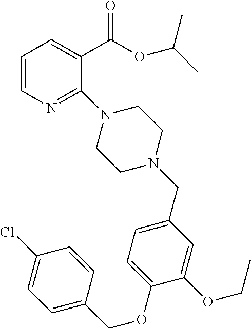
C1=CN=C(N2CCN(CC3=CC=C(OCC4=CC=C(Cl)C=C4)C(OCC)=C3)CC2)C(C(=O)OC(C)C)=C1
